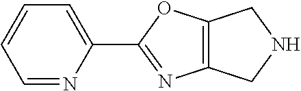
C1=NC(C2=NC3=C(O2)CNC3)=CC=C1
